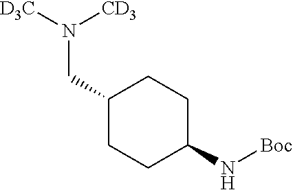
C1(CN([D3C])[CD3])CCC(N[Boc])CC1
